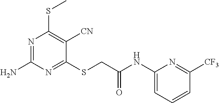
N1=C(N)N=C(SCC(NC2=CC=CC([CF3])=N2)=O)C([CN])=C1SC
